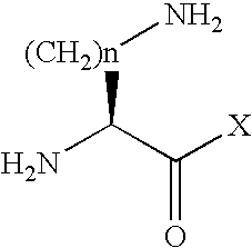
NC(C([X])=O)[(CH2)n]N
